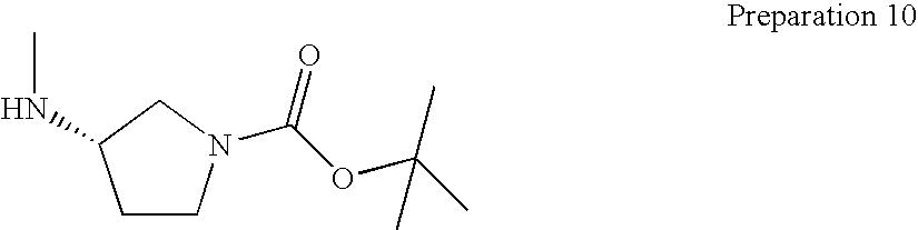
C1CN(C(OC(C)(C)C)=O)CC1NC
